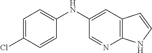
C12=C(C=C(NC3=CC=C(Cl)C=C3)C=N1)C=CN2
